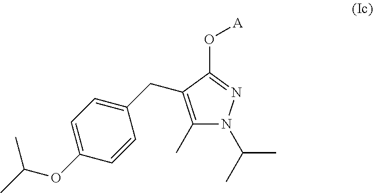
C1(C)=C(CC2=CC=C(OC(C)C)C=C2)C(O[A])=NN1C(C)C
